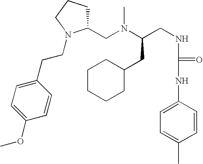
CN(C(CNC(NC1=CC=C(C)C=C1)=O)CC1CCCCC1)CC1CCCN1CCC1=CC=C(OC)C=C1
